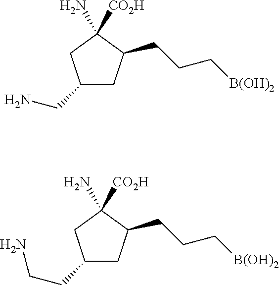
C1(CN)CC(CCC[B(OH)2])C([CO2H])(N)C1.C1(CCN)CC(CCC[B(OH)2])C([CO2H])(N)C1
